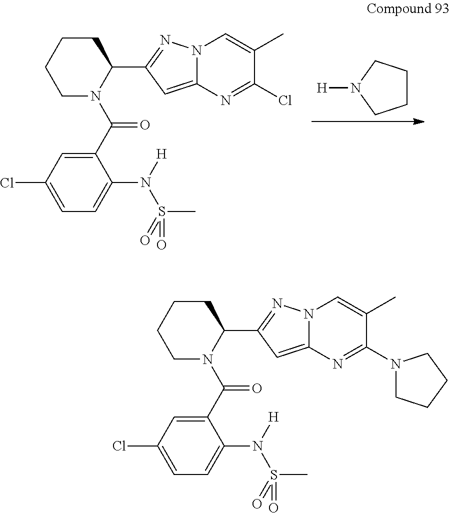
N1([H])CCCC1.C1(C(N2C(C3=NN4C(=C3)N=C(Cl)C(C)=C4)CCCC2)=O)=CC(Cl)=CC=C1N(S(C)(=O)=O)[H].C1(C(N2C(C3=NN4C(=C3)N=C(N3CCCC3)C(C)=C4)CCCC2)=O)=CC(Cl)=CC=C1N(S(C)(=O)=O)[H]
